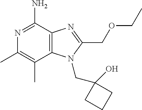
CC1=C(C)N=C(N)C2=C1N(CC1(O)CCC1)C(COCC)=N2
